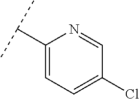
C1(C(C)C)=CC=C(Cl)C=N1
